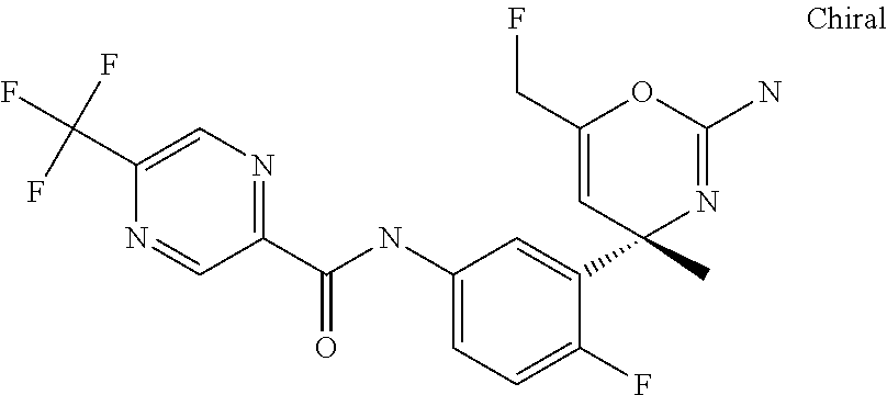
C1(C(NC2=CC=C(F)C(C3(C)N=C(N)OC(CF)=C3)=C2)=O)=NC=C(C(F)(F)F)N=C1
